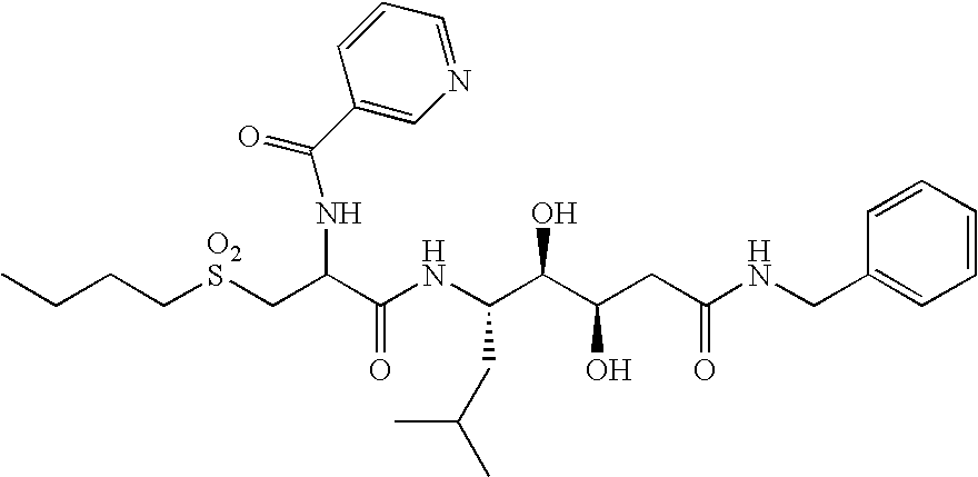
C(CC[O2S]CC(C(NC(C(C(CC(NCC1=CC=CC=C1)=O)O)O)CC(C)C)=O)NC(=O)C1=CN=CC=C1)C
